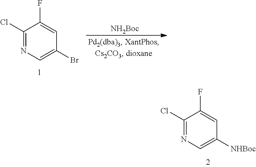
[NH2Boc].C1(Br)=CN=C(Cl)C(F)=C1.C1([NHBoc])=CN=C(Cl)C(F)=C1
